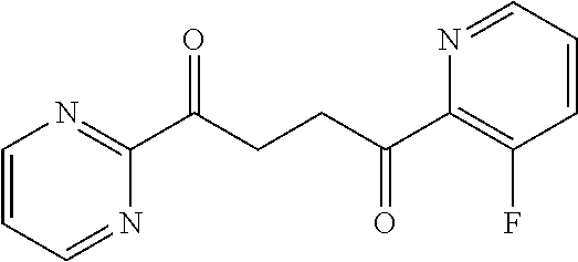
C1(C(CCC(C2=C(F)C=CC=N2)=O)=O)=NC=CC=N1
